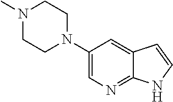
C1(N2CCN(C)CC2)=CN=C2C(=C1)C=CN2
